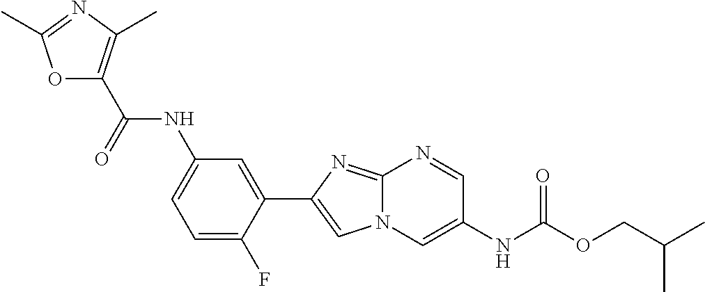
O1C(C(=O)NC2=CC=C(F)C(C3=CN4C(=N3)N=CC(NC(OCC(C)C)=O)=C4)=C2)=C(C)N=C1C
